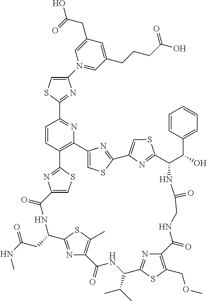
C1(N2=CC(CCCC(O)=O)=CC(CC(=O)O)=C2)=CSC(C2=NC3=C(C=C2)C2=NC(=CS2)C(=O)NC(CC(NC)=O)C2=NC(=C(C)S2)C(=O)NC(C(C)C)C2=NC(=C(COC)S2)C(=O)NCC(=O)NC(C(C2=CC=CC=C2)O)C2=NC(=CS2)C2=NC3=CS2)=N1
